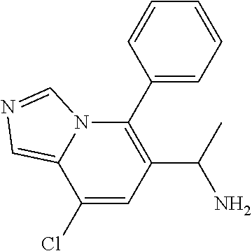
C1(C2=C(C(N)C)C=C(Cl)C3=CN=CN23)=CC=CC=C1
